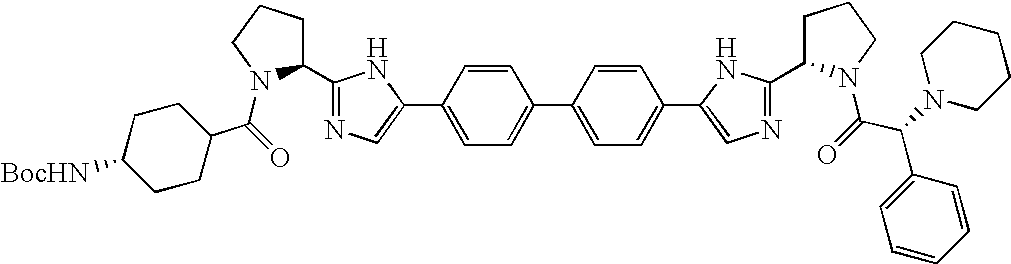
C1(C(=O)N2C(C3=NC=C(C4=CC=C(C5=CC=C(C6=CN=C(C7CCCN7C(C(C7=CC=CC=C7)N7CCCCC7)=O)N6)C=C5)C=C4)N3)CCC2)CCC([BocHN])CC1
